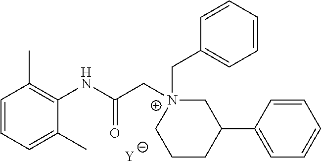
[Y].C1=CC=C(C)C(NC(C[N+]2(CC3=CC=CC=C3)CC(C3=CC=CC=C3)CCC2)=O)=C1C
